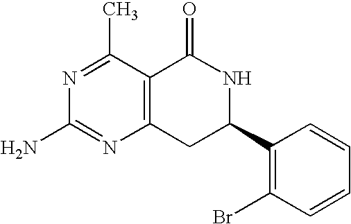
C12=C(C(C)=NC(N)=N1)C(=O)NC(C1=C(Br)C=CC=C1)C2
